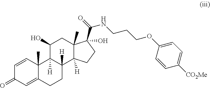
O(CCCNC(C1(O)C2(C)C([H])(C3([H])CCC4=CC(=O)C=CC4(C)C3([H])C(O)C2)CC1)=O)C1=CC=C([CO2Me])C=C1
